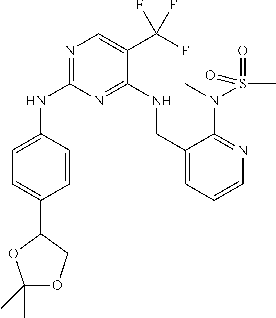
N1=C(NC2=CC=C(C3OC(C)(C)OC3)C=C2)N=C(NCC2=CC=CN=C2N(C)S(=O)(C)=O)C(C(F)(F)F)=C1
